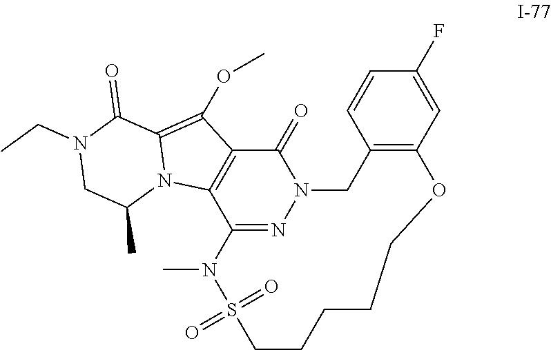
C12=C(C=C(F)C=C1)OCCCCCS(=O)(=O)N(C)C1=NN(C2)C(=O)C2=C1N1C(=C2OC)C(=O)N(CC)CC1C
